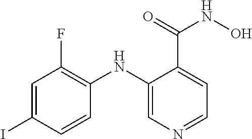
C1=C(I)C=CC(NC2=CN=CC=C2C(=O)NO)=C1F
